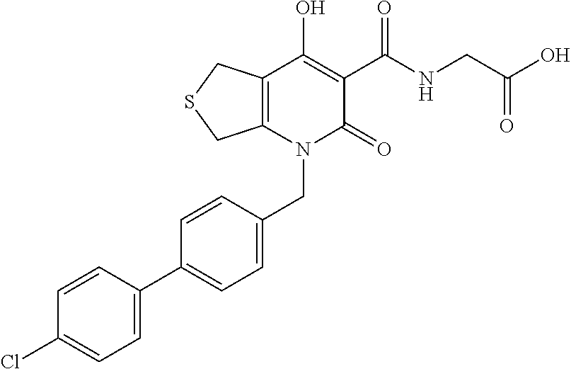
C(N1C(=O)C(C(NCC(O)=O)=O)=C(O)C2=C1CSC2)C1=CC=C(C2=CC=C(Cl)C=C2)C=C1
